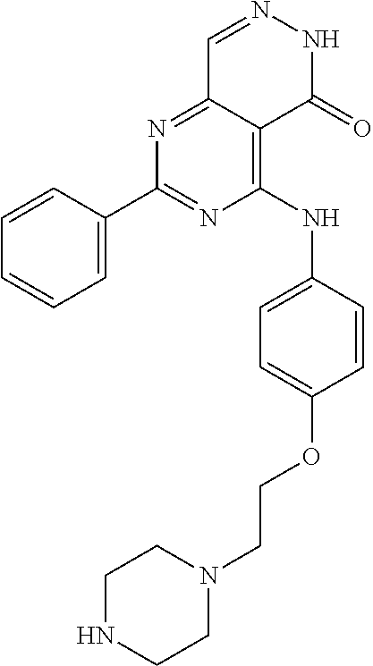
N1=C2C(=C(NC3=CC=C(OCCN4CCNCC4)C=C3)N=C1C1=CC=CC=C1)C(=O)NN=C2
